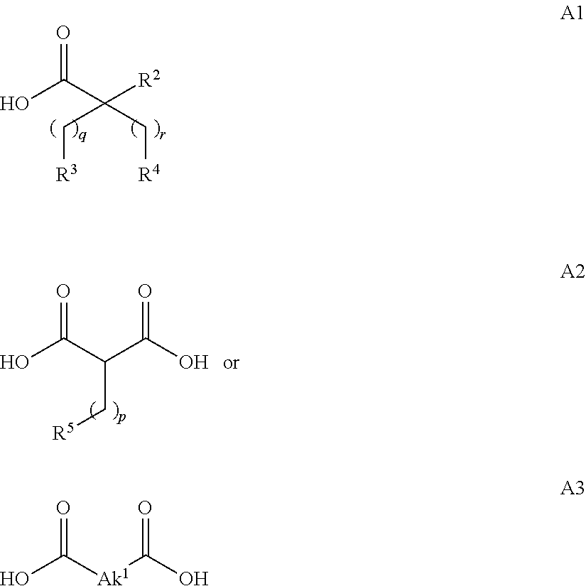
OC(C([R2])(C[R3])C[R4])=O.OC(C(C(O)=O)C[R5])=O.OC([Ak1]C(O)=O)=O
